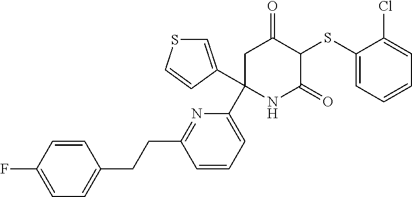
C1(SC2C(=O)CC(C3=CC=CC(CCC4=CC=C(F)C=C4)=N3)(C3=CSC=C3)NC2=O)=CC=CC=C1Cl
